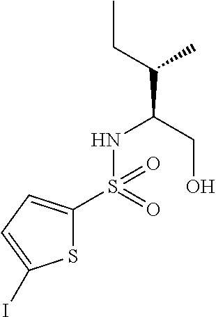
S1C(S(NC(C(CC)C)CO)(=O)=O)=CC=C1I
